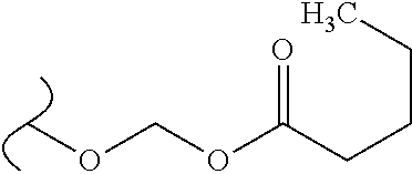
COCOC(=O)CCCC
